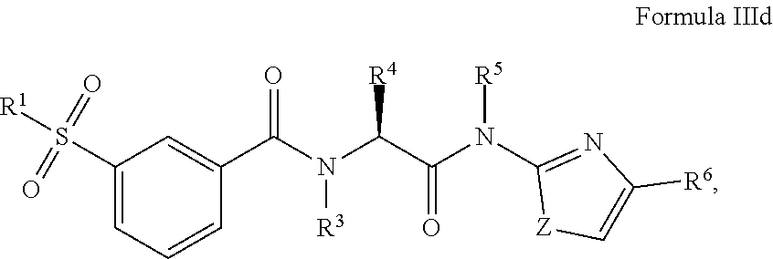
N([R3])(C(C1=CC(S([R1])(=O)=O)=CC=C1)=O)C(C(N([R5])C1=NC([R6])=C[Z]1)=O)[R4]
